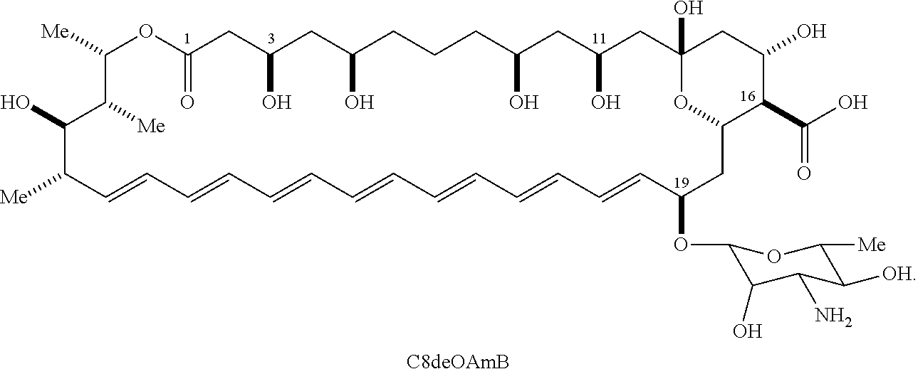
C1([Me])OC(=O)CC(O)CC(O)CCCC(O)CC(O)CC2(O)CC(O)C(C(O)=O)C(O2)CC(OC2C(O)C(N)C([OH])C([Me])O2)C=CC=CC=CC=CC=CC=CC=CC([Me])C(O)C1[Me].[C8deOAmB]
